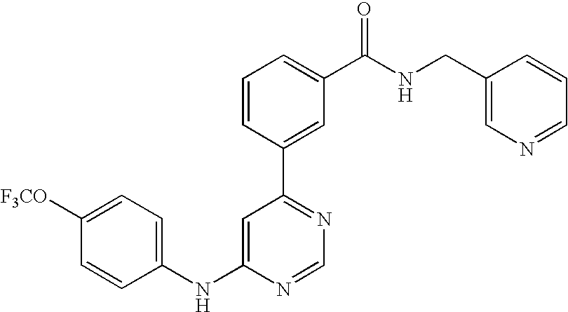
C1(NC2=CC(C3=CC(C(NCC4=CN=CC=C4)=O)=CC=C3)=NC=N2)=CC=C([F3CO])C=C1
